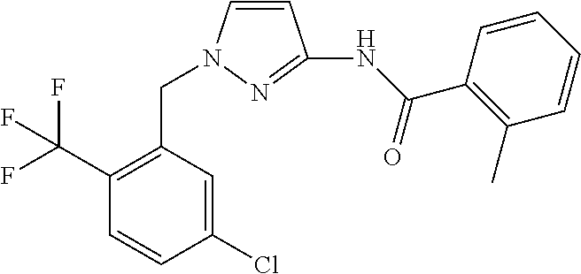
C1=CN(CC2=C(C(F)(F)F)C=CC(Cl)=C2)N=C1NC(C1=C(C)C=CC=C1)=O
